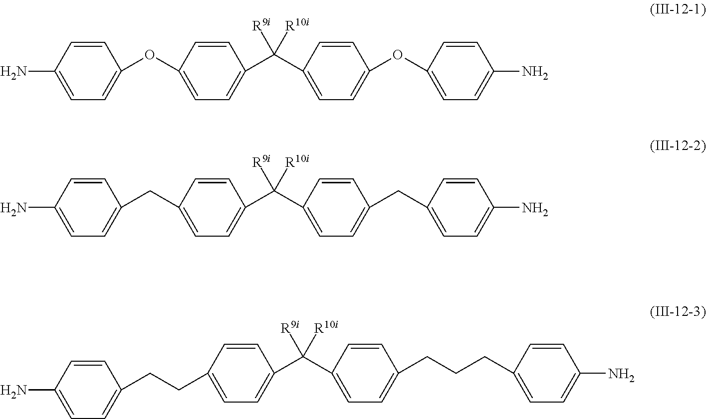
C1=CC(N)=CC=C1CCC1=CC=C(C(C2=CC=C(CCCC3=CC=C(N)C=C3)C=C2)([R9i])[R10i])C=C1.C1=CC(N)=CC=C1OC1=CC=C(C(C2=CC=C(OC3=CC=C(N)C=C3)C=C2)([R9i])[R10i])C=C1.C1=CC(N)=CC=C1CC1=CC=C(C(C2=CC=C(CC3=CC=C(N)C=C3)C=C2)([R9i])[R10i])C=C1
